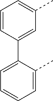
C1=CC(C2=CC=CC=C2C)=CC(C)=C1
